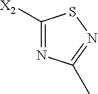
C1([X2])=NC(C)=NS1
